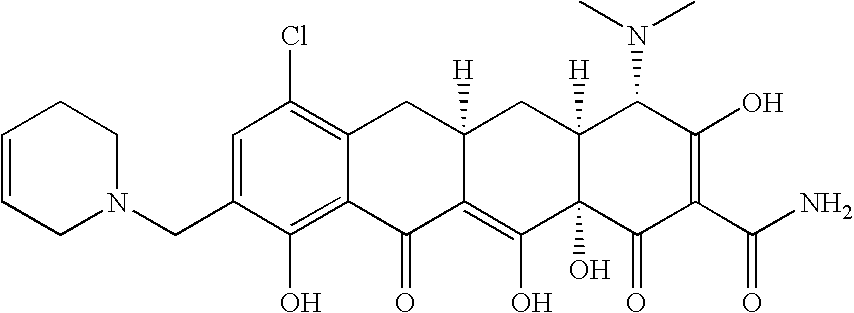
C1(CN2CCC=CC2)=CC(Cl)=C2C(=C1O)C(=O)C1=C(O)C3(O)C([H])(CC1([H])C2)C(N(C)C)C(O)=C(C(N)=O)C3=O
